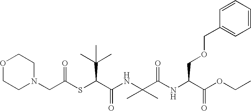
C(C(SC(C(NC(C(NC(C(OCC)=O)COCC1=CC=CC=C1)=O)(C)C)=O)C(C)(C)C)=O)N1CCOCC1
